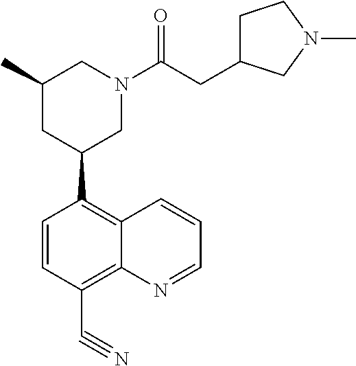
C1=CC(C#N)=C2C(=C1C1CN(C(CC3CCN(C)C3)=O)CC(C)C1)C=CC=N2
